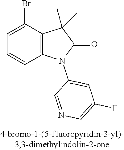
BrC1=CC=CC2=C1C(C)(C)C(=O)N2C1=CC(F)=CN=C1
